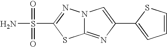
N12C(=NC(C3=CC=CS3)=C1)SC(S(N)(=O)=O)=N2
